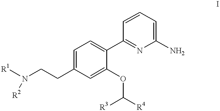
N(CCC1=CC=C(C2=NC(N)=CC=C2)C(OC([R4])[R3])=C1)([R1])[R2]
